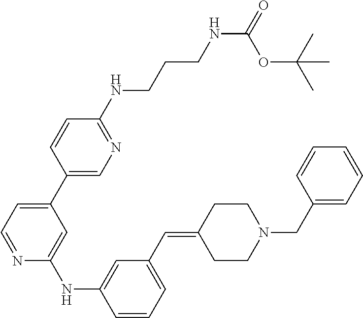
N1=C(NCCCNC(=O)OC(C)(C)C)C=CC(C2=CC=NC(NC3=CC(C=C4CCN(CC5=CC=CC=C5)CC4)=CC=C3)=C2)=C1
